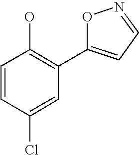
C1=CC(Cl)=CC(C2=CC=NO2)=C1O
